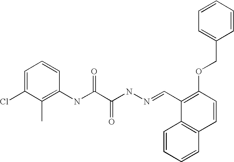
C1=C(Cl)C(C)=C(NC(C(NN=CC2=C(OCC3=CC=CC=C3)C=CC3=C2C=CC=C3)=O)=O)C=C1
